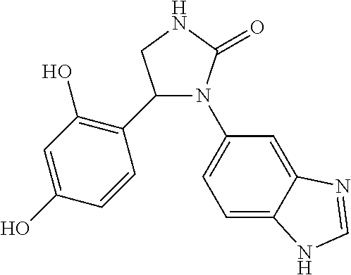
C1(C2=C(O)C=C(O)C=C2)N(C2=CC=C3C(=C2)N=CN3)C(=O)NC1
